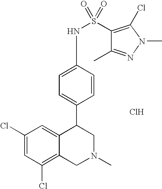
C1(Cl)=CC(Cl)=C2C(=C1)C(C1=CC=C(NS(=O)(=O)C3=C(Cl)N(C)N=C3C)C=C1)CN(C)C2.Cl
